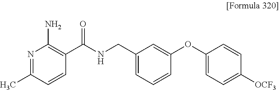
N1=C(C)C=CC(C(NCC2=CC=CC(OC3=CC=C([OCF3])C=C3)=C2)=O)=C1N
